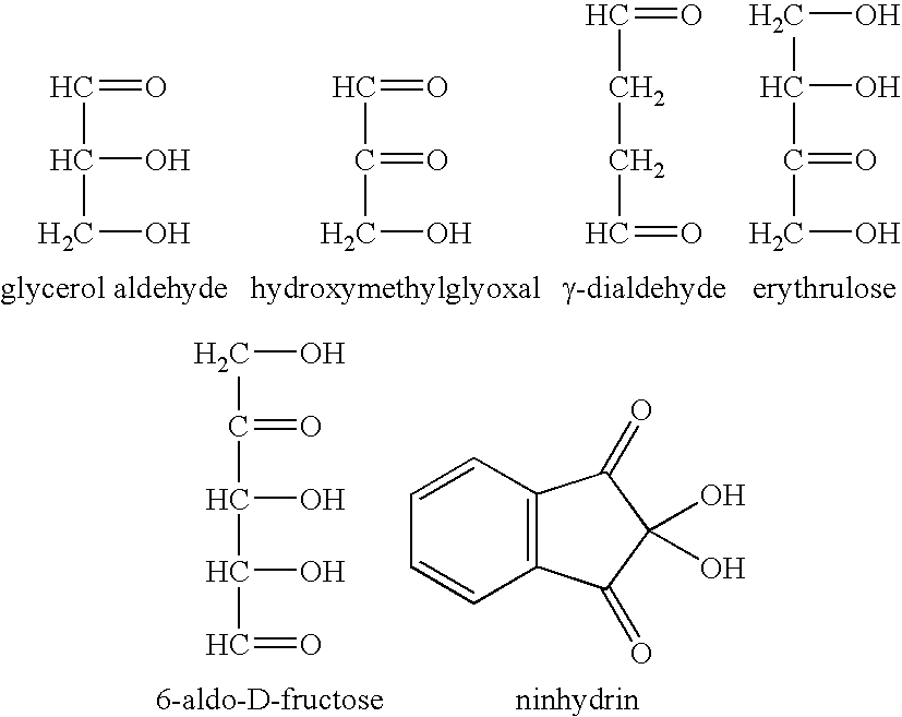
O=CC(O)CO.O=CC(=O)CO.C(CC=O)C=O.C(C(CO)=O)(CO)O.OC(C(O)C=O)C(CO)=O.C12=C(C=CC=C1)C(=O)C(O)(O)C2=O
